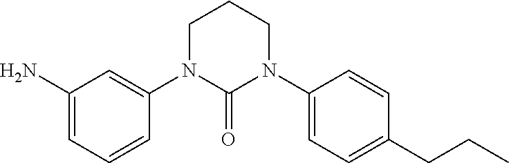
NC1=CC=CC(N2CCCN(C3=CC=C(CCC)C=C3)C2=O)=C1
